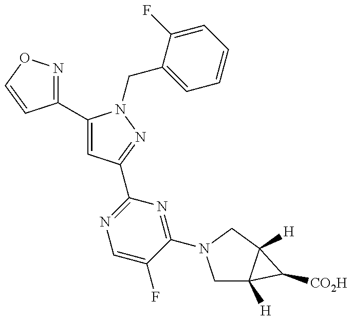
C1(C2=CC(C3=NC=C(F)C(N4CC5([H])C([H])(C4)C5[CO2H])=N3)=NN2CC2=CC=CC=C2F)=NOC=C1
